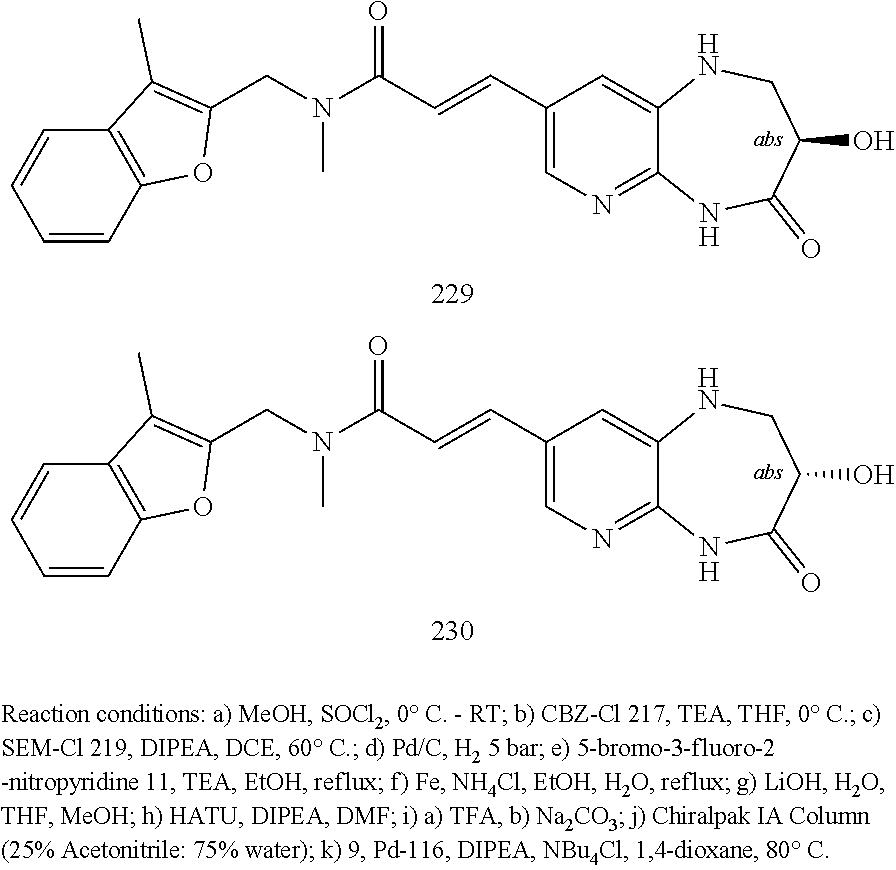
N(C)(CC1=C(C)C2=C(O1)C=CC=C2)C(C=CC1=CN=C2C(=C1)NCC(O)C(=O)N2)=O.N(C)(C(C=CC1=CN=C2C(=C1)NCC(O)C(=O)N2)=O)CC1=C(C)C2=C(O1)C=CC=C2
